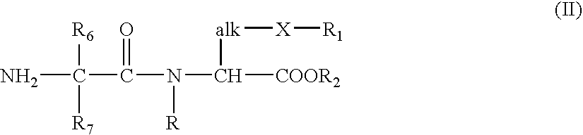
NC(C(N([R])C([COOR2])[alk][X][R1])=O)([R7])[R6]
